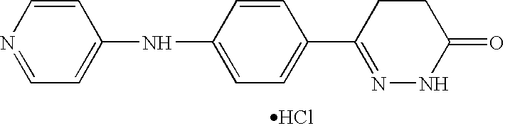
C1=C(NC2=CC=C(C3=NNC(=O)CC3)C=C2)C=CN=C1.Cl
